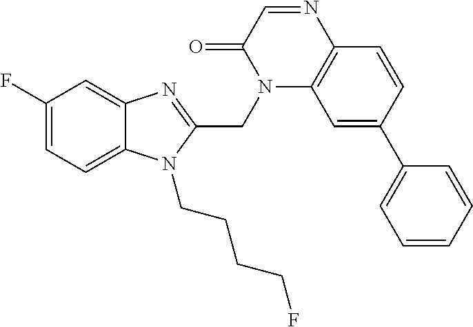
C12=C(C=CC(C3=CC=CC=C3)=C1)N=CC(=O)N2CC1=NC2=CC(F)=CC=C2N1CCCCF
